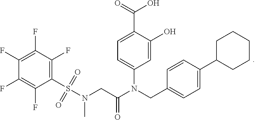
CN(CC(=O)N(CC1=CC=C(C2CCCCC2)C=C1)C1=CC=C(C(=O)O)C(O)=C1)S(=O)(=O)C1=C(F)C(F)=C(F)C(F)=C1F
